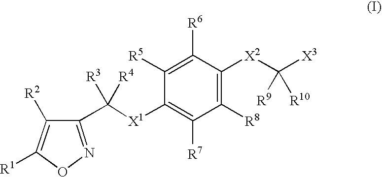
C1([R5])=C([R6])C([X2]C([X3])([R9])[R10])=C([R8])C([R7])=C1[X1]C(C1=NOC([R1])=C1[R2])([R3])[R4]
